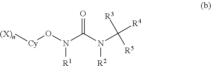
[(X)n][Cy]ON(C(N(C([R3])([R5])[R4])[R2])=O)[R1]
